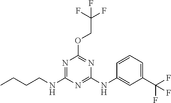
O(C1=NC(NC2=CC(C(F)(F)F)=CC=C2)=NC(NCCCC)=N1)CC(F)(F)F
